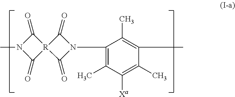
CN1C(=O)[R]2(C1=O)C(=O)N(C1=C(C)C([Xa])=C(C)C(C)=C1C)C2=O
